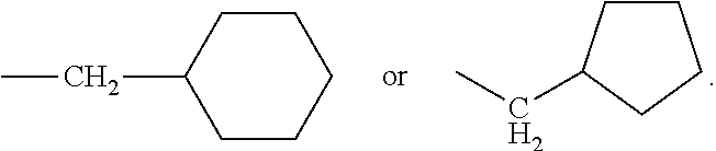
C1CC(CC)CCC1.C1CC(CC)CC1
